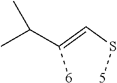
[6]C(=CS[5])C(C)C
